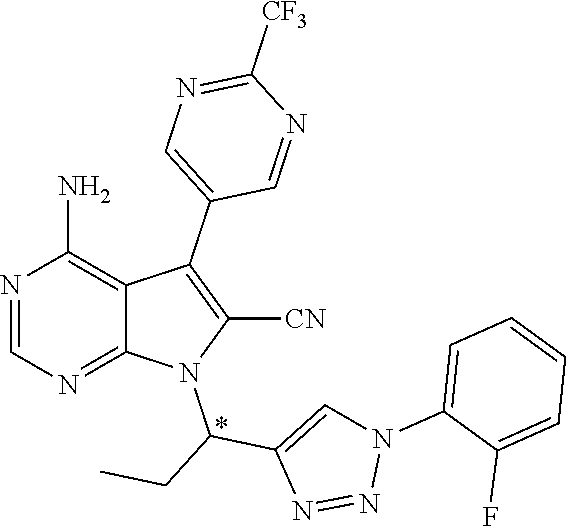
N1=CN=C2C(=C1N)C(C1=CN=C([CF3])N=C1)=C([CN])N2C(CC)C1=CN(C2=CC=CC=C2F)N=N1
